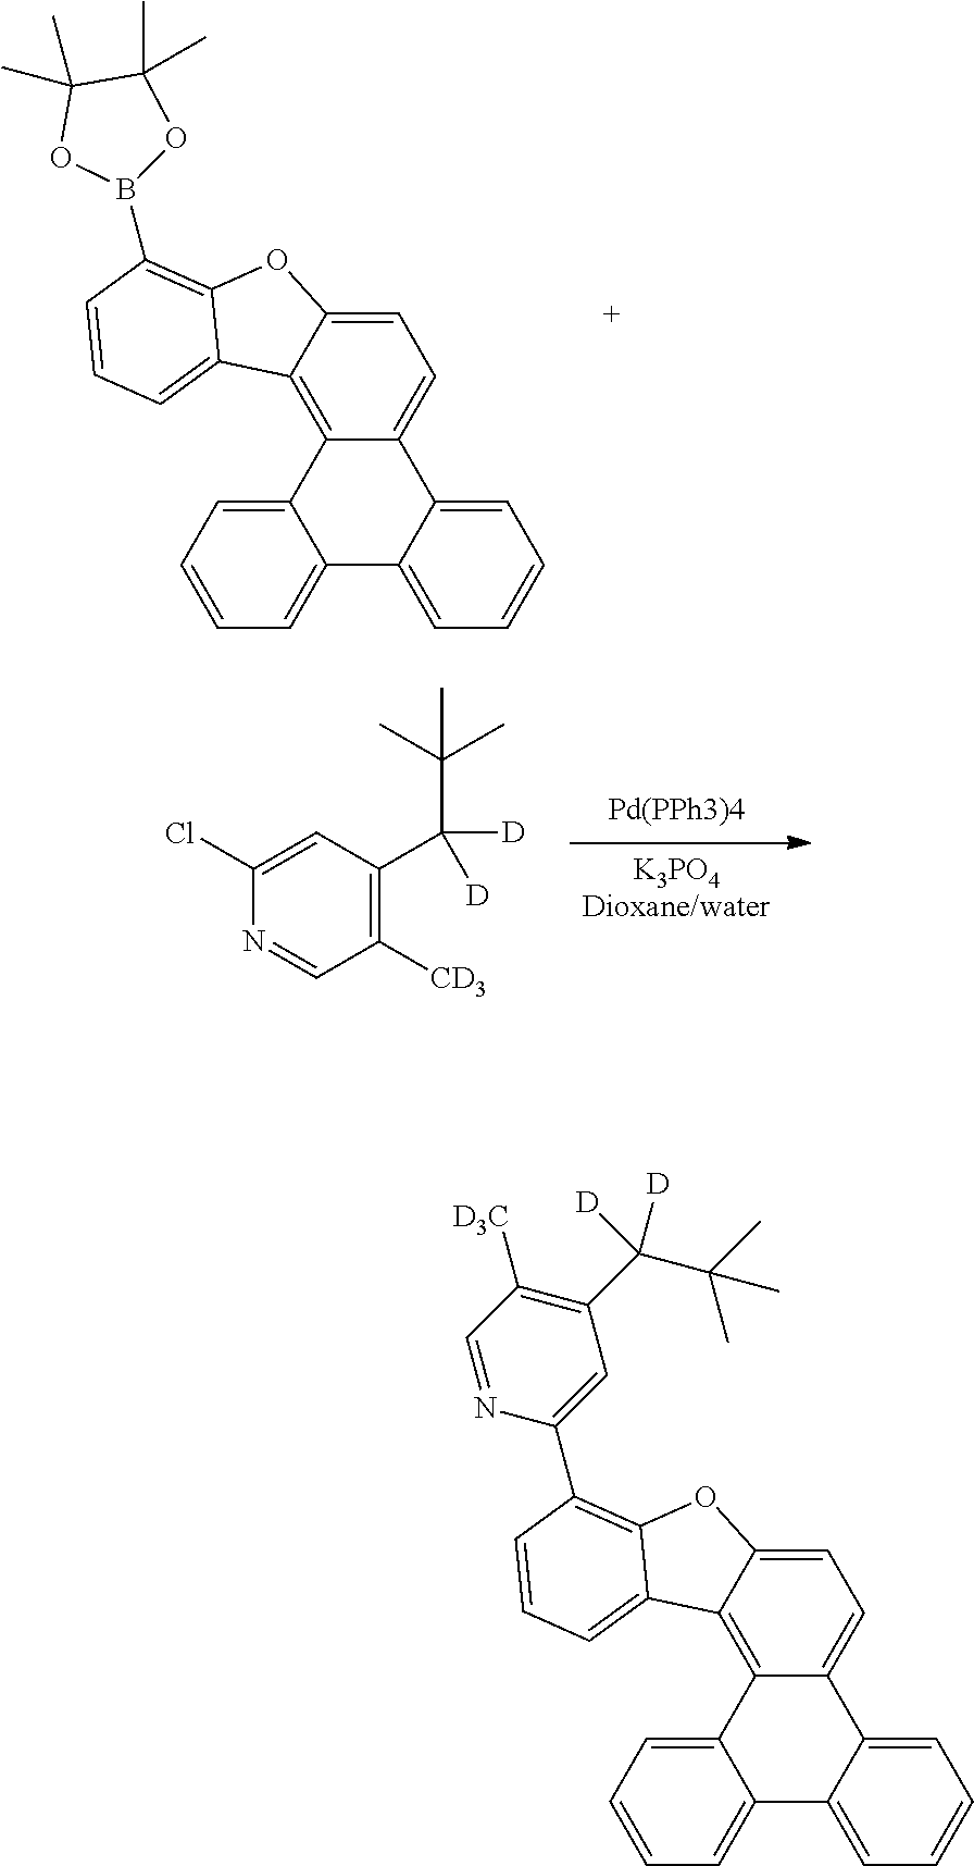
[Pd(PPh3)4].[K3PO4Dioxane/water].N1=CC([CD3])=C(C([D])([D])C(C)(C)C)C=C1Cl.C12=CC=CC=C1C1=CC=CC=C1C1=CC=C3C(=C21)C1=CC=CC(B2OC(C)(C)C(C)(C)O2)=C1O3.C12=CC=CC=C1C1=CC=CC=C1C1=CC=C3C(=C21)C1=CC=CC(C2=CC(C(C(C)(C)C)([D])[D])=C([D3C])C=N2)=C1O3
